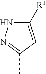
C1([R1])=CC(C)=NN1
